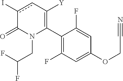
C1(C2=C([Y])cc(I)C(=O)N2CC(F)F)=C(F)C=C(OCC#N)C=C1F
